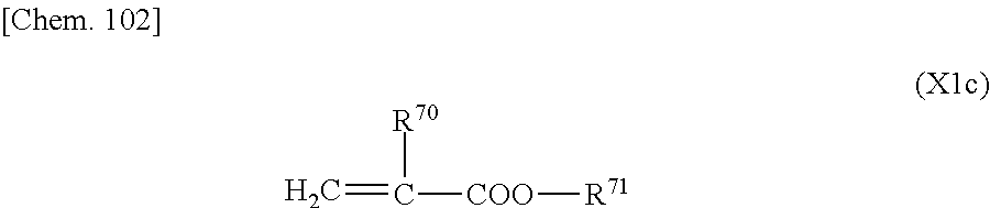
C=C([R70])[COO][R71]
